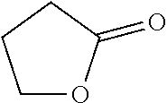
C1OC(=O)CC1
